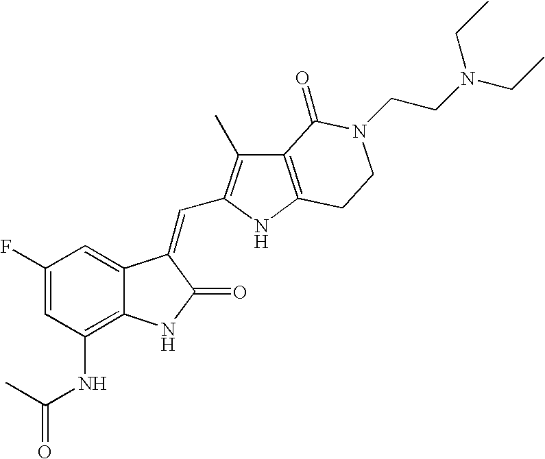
C1=C(F)C=C2C(=C1NC(C)=O)NC(=O)C2=CC1=C(C)C2=C(N1)CCN(CCN(CC)CC)C2=O
